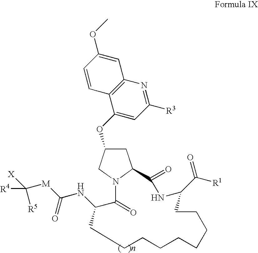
C12=C(C=CC(OC)=C1)C(OC1CC3N(C1)C(=O)C(NC([M]C([X])([R5])[R4])=O)CCCCCCCCCC(C([R1])=O)NC3=O)=CC([R3])=N2
